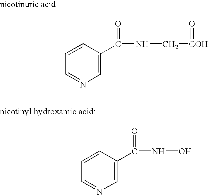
C1=C(C(NC[COH]=O)=O)C=CC=N1.C1=C(C(NO)=O)C=CC=N1
